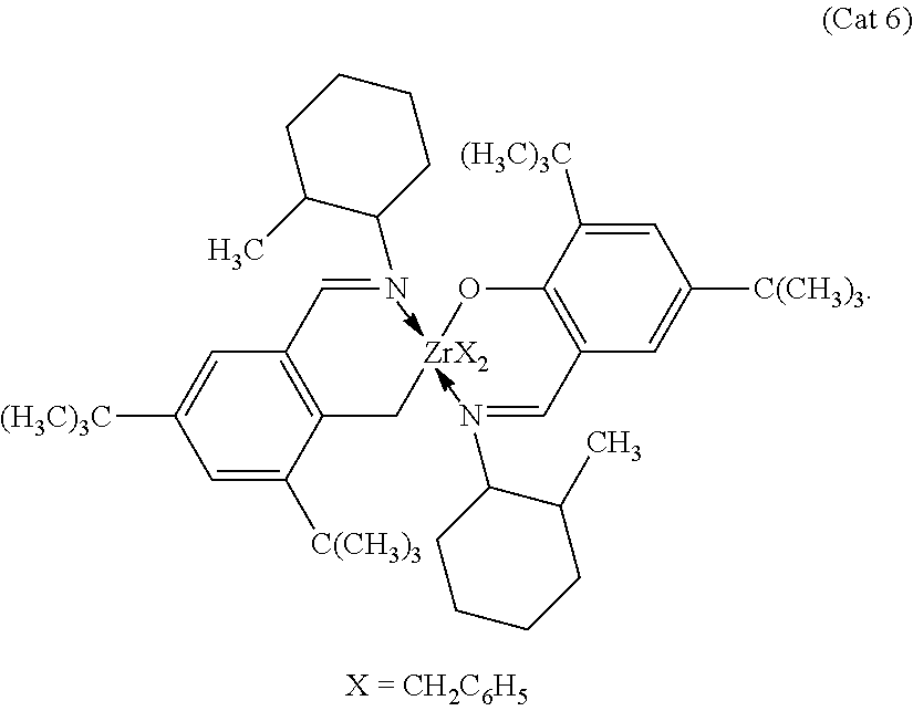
C1=C([(H3C)3C])C=C([C(CH3)3])C(C[ZrX2]OC2=C(C=NC3CCCCC3C)C=C([C(CH3)3])C=C2[(H3C)3C])=C1C=NC1CCCCC1C
